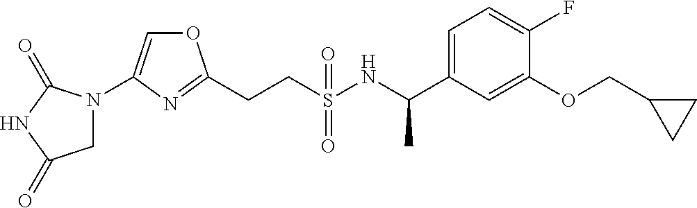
C(CS(NC(C1=CC=C(F)C(OCC2CC2)=C1)C)(=O)=O)C1=NC(N2CC(=O)NC2=O)=CO1
